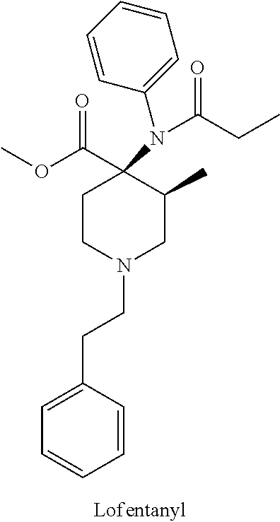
C1=C(CCN2CC(C)C(C(OC)=O)(N(C3=CC=CC=C3)C(CC)=O)CC2)C=CC=C1
